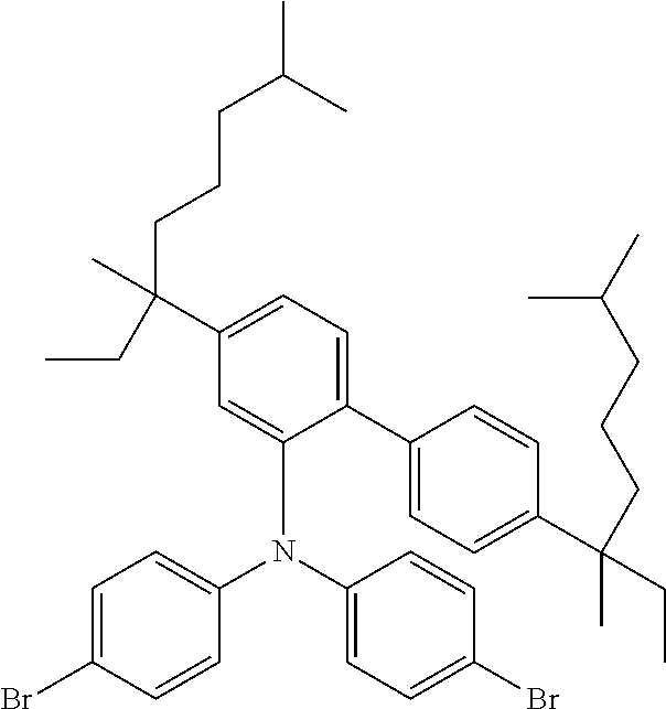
C1(C2=CC=C(C(C)(CC)CCCC(C)C)C=C2)=CC=C(C(CCCC(C)C)(CC)C)C=C1N(C1=CC=C(Br)C=C1)C1=CC=C(Br)C=C1
